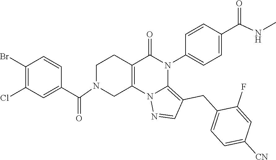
C1(Br)=C(Cl)C=C(C(=O)N2CC3=C(CC2)C(=O)N(C2=CC=C(C(NC)=O)C=C2)C2=C(CC4=CC=C([CN])C=C4F)C=NN32)C=C1
